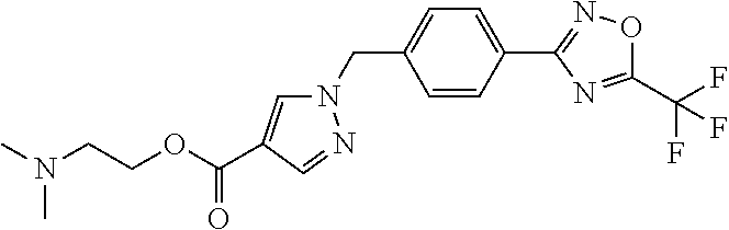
C1=CC(C2=NOC(C(F)(F)F)=N2)=CC=C1CN1C=C(C(OCCN(C)C)=O)C=N1
